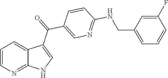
C1=CN=C2C(=C1)C(C(C1=CN=C(NCC3=CC=CC(F)=C3)C=C1)=O)=CN2
